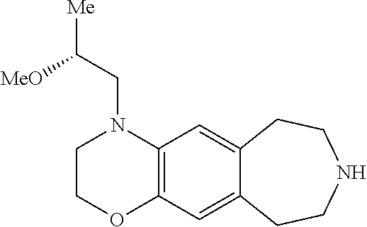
C1COC2=C(N1CC([Me])[MeO])C=C1C(=C2)CCNCC1
